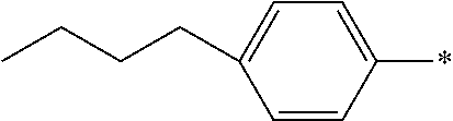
C1=CC(*)=CC=C1CCCC
